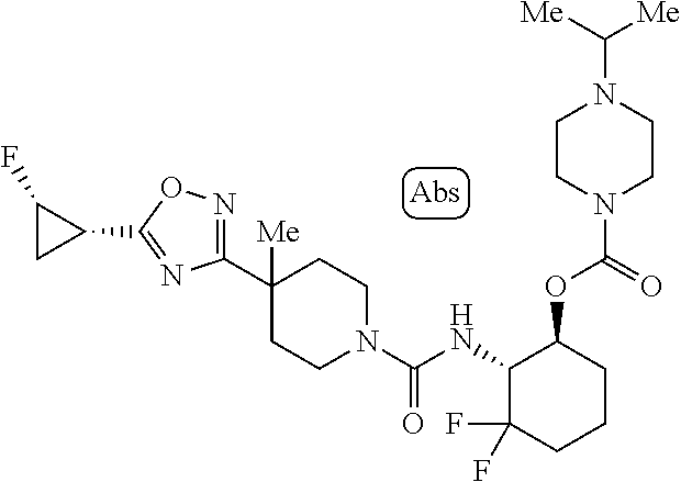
C1(C2([Me])CCN(C(NC3C(F)(F)CCCC3OC(=O)N3CCN(C([Me])[Me])CC3)=O)CC2)=NOC(C2CC2F)=N1
